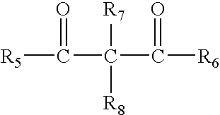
[R5]C(C(C([R6])=O)([R7])[R8])=O
